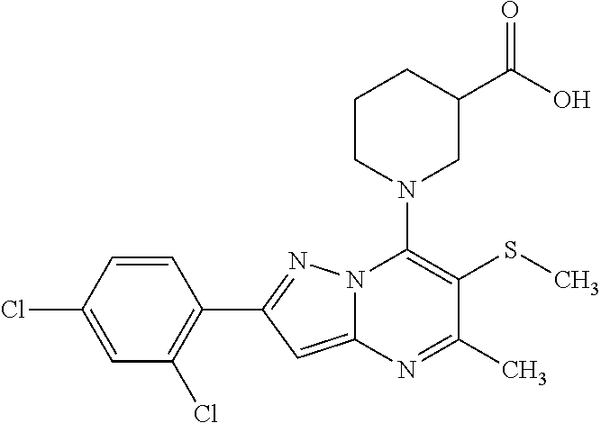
C1=CC(Cl)=CC(Cl)=C1C1=NN2C(=C1)N=C(C)C(SC)=C2N1CC(C(O)=O)CCC1
